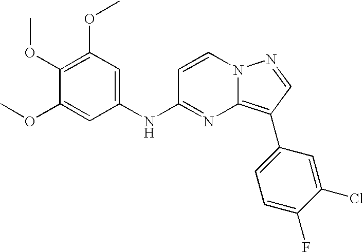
C1(OC)=C(OC)C=C(NC2=NC3=C(C4=CC=C(F)C(Cl)=C4)C=NN3C=C2)C=C1OC
